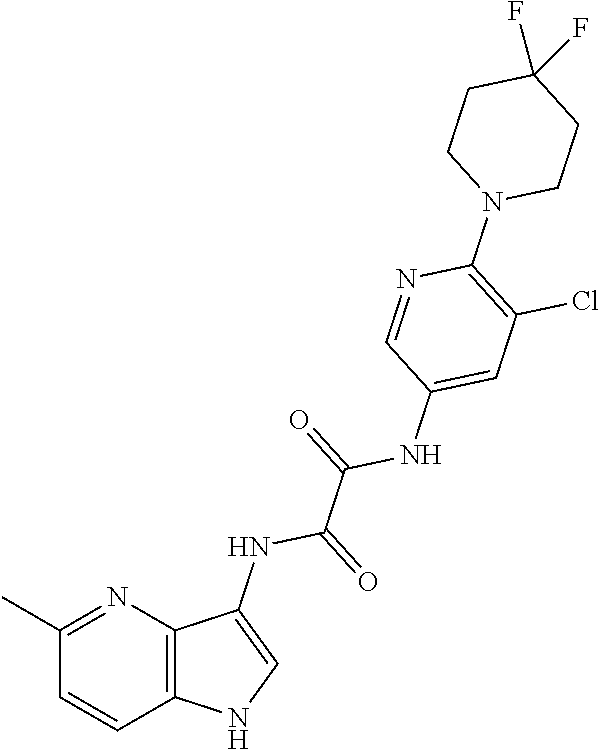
C12=C(N=C(C)C=C1)C(NC(C(=O)NC1=CC(Cl)=C(N3CCC(F)(F)CC3)N=C1)=O)=CN2
